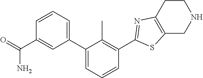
C1=CC=C(C2=CC=CC(C3=NC4=C(CNCC4)S3)=C2C)C=C1C(N)=O
